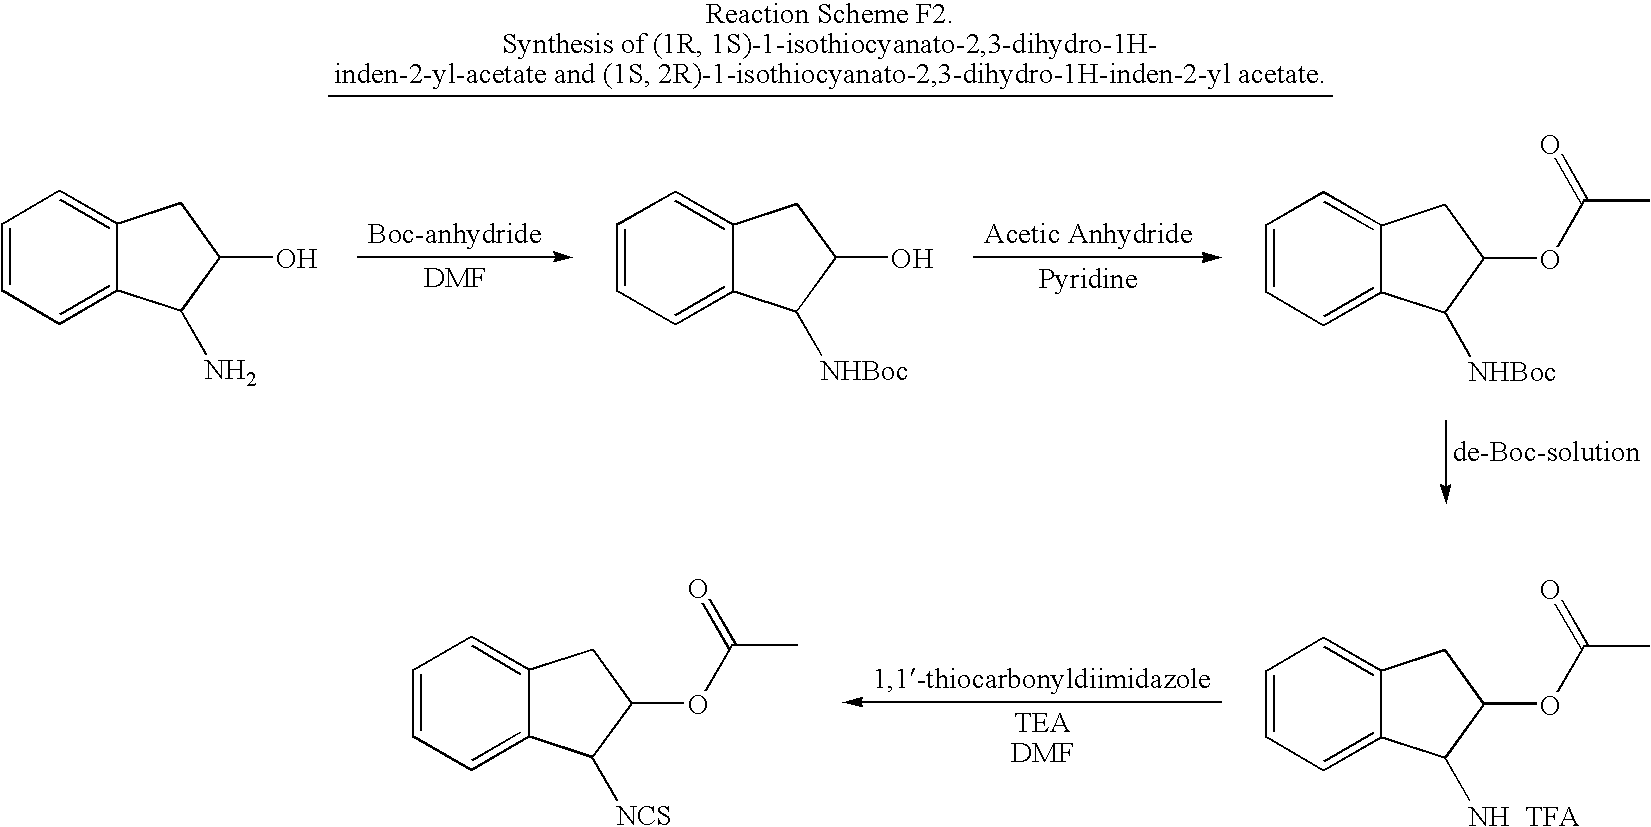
C1=CC=C2C(=C1)CC(OC(C)=O)C2[NH  TFA].C1=CC=C2C(=C1)CC(OC(C)=O)C2[NCS].C1=CC=C2C(=C1)CC(O)C2N.C1=CC=C2C(=C1)CC(O)C2[NHBoc].C1=CC=C2C(=C1)CC(OC(C)=O)C2[NHBoc]
